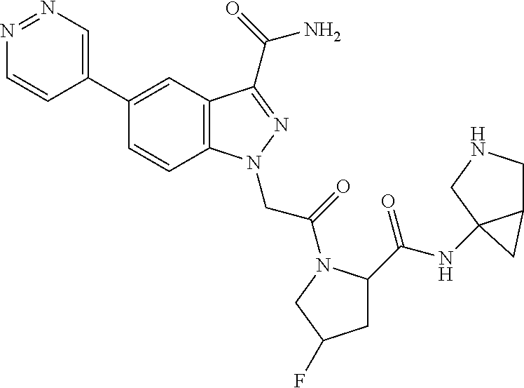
N1=NC=C(C2=CC3=C(C=C2)N(CC(=O)N2C(C(=O)NC45C(CNC4)C5)CC(F)C2)N=C3C(N)=O)C=C1
